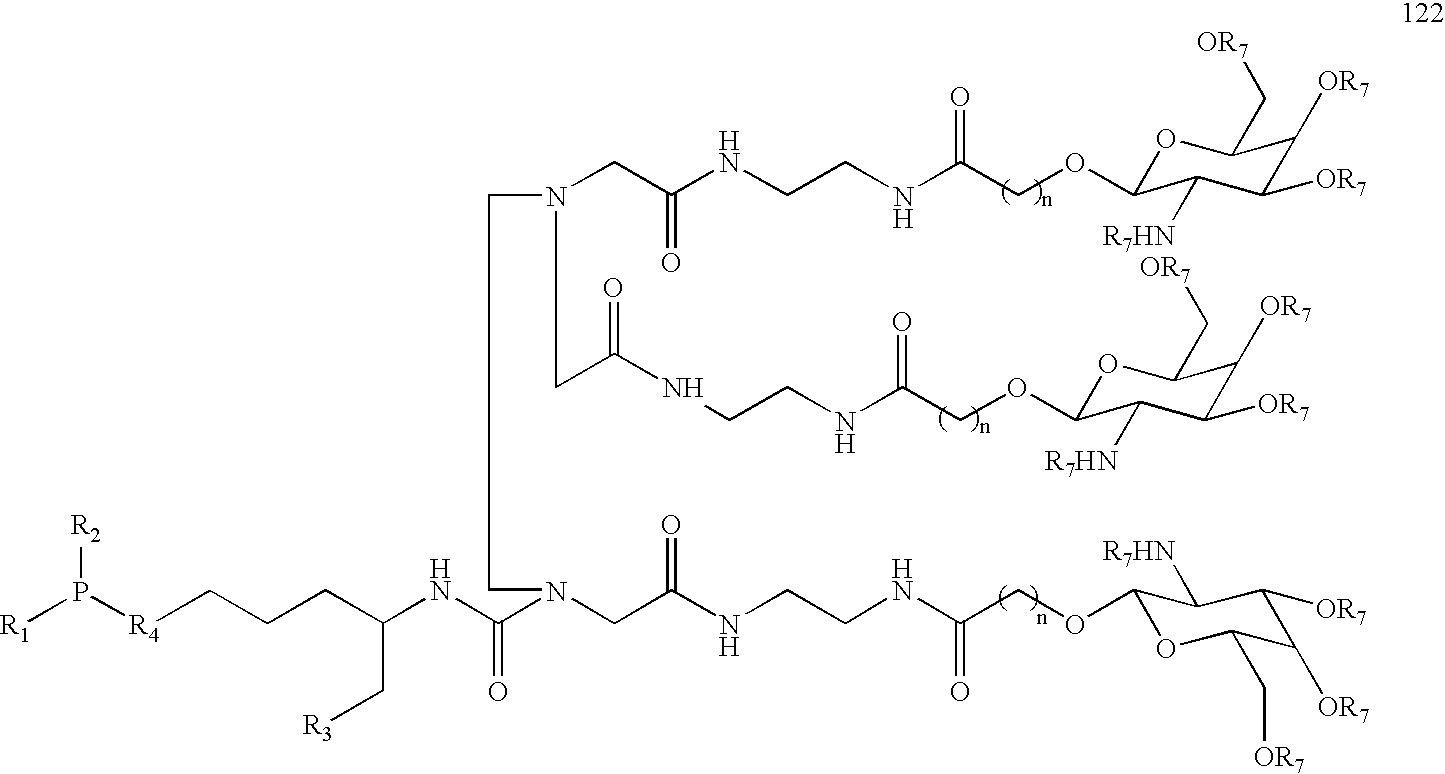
N(CC(NCCNC(COC1OC(C[OR7])C([OR7])C([OR7])C1[R7HN])=O)=O)(CC(NCCNC(COC1OC(C[OR7])C([OR7])C([OR7])C1[R7HN])=O)=O)CCN(C(=O)NC(CCC[R4]P([R1])[R2])C[R3])CC(NCCNC(COC1OC(C[OR7])C([OR7])C([OR7])C1[R7HN])=O)=O
